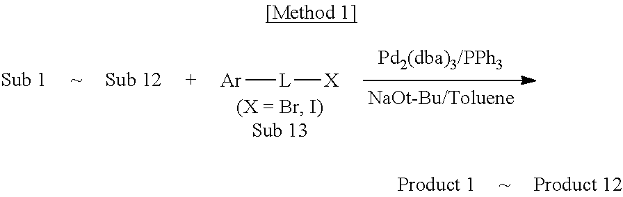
[Ar][L][X]
